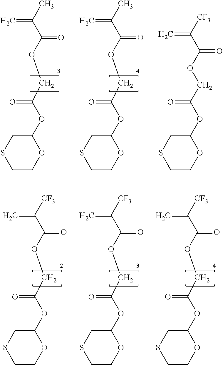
C1C(OC(COC(C(C)=C)=O)=O)OCCS1.C1C(OC(COC(C(C)=C)=O)=O)OCCS1.C1C(OC(COC(C([CF3])=C)=O)=O)OCCS1.C1C(OC(COC(C([CF3])=C)=O)=O)OCCS1.C1C(OC(COC(C([CF3])=C)=O)=O)OCCS1.C1C(OC(COC(C([CF3])=C)=O)=O)OCCS1
